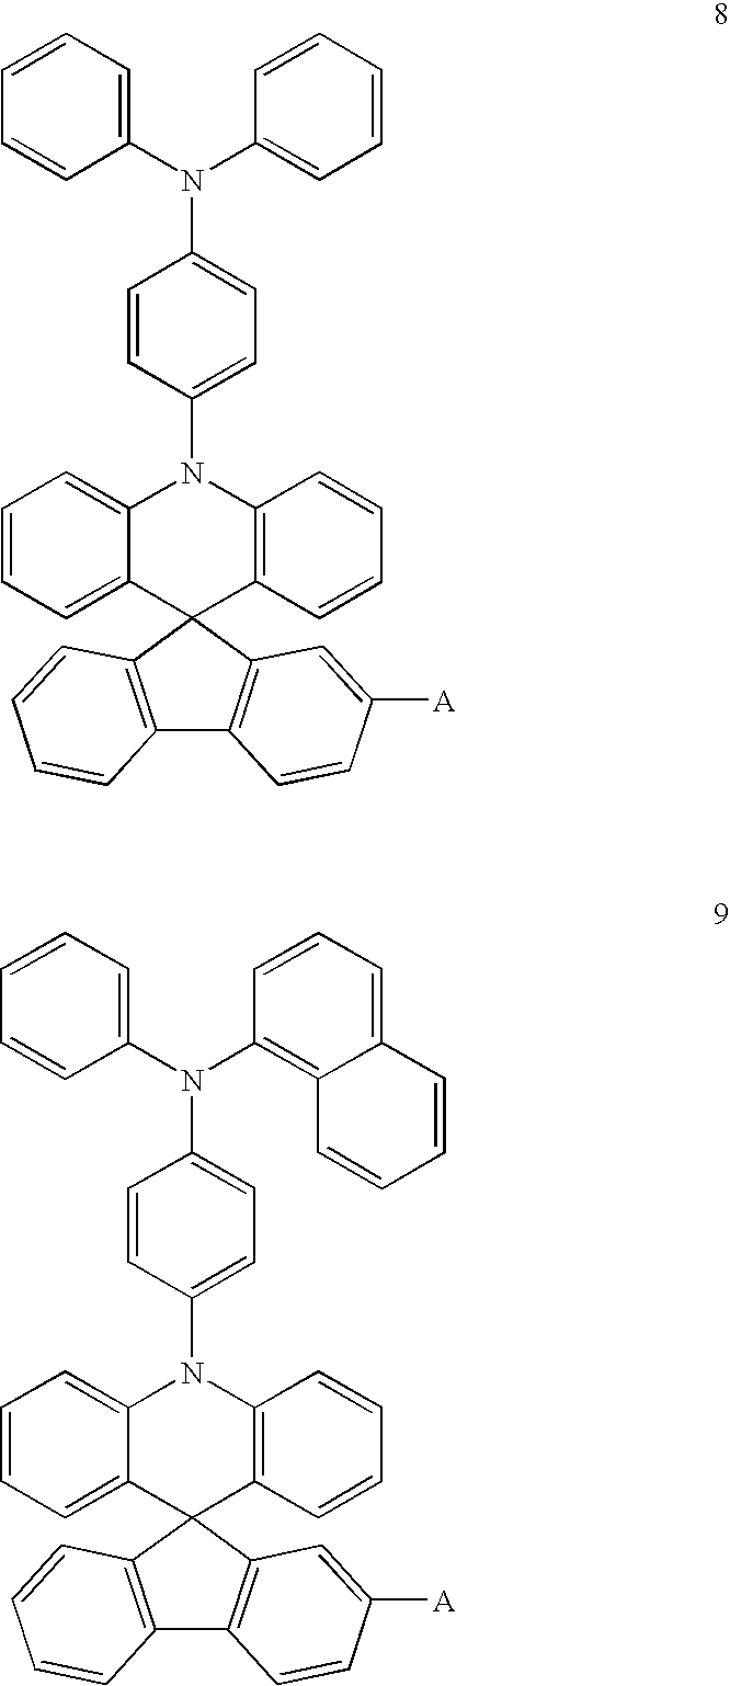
C1=CC=C2C(=C1)N(C1=CC=C(N(C3=CC=CC=C3)C3=CC=CC=C3)C=C1)C1=C(C23C2=C(C4=C3C=C([A])C=C4)C=CC=C2)C=CC=C1.C1=CC=C2C(=C1)N(C1=CC=C(N(C3=C4C(=CC=C3)C=CC=C4)C3=CC=CC=C3)C=C1)C1=C(C23C2=C(C4=C3C=C([A])C=C4)C=CC=C2)C=CC=C1
